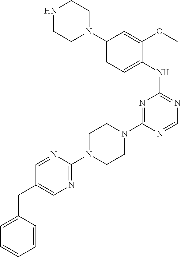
C1(N2CCN(C3=NC(NC4=CC=C(N5CCNCC5)C=C4OC)=NC=N3)CC2)=NC=C(CC2=CC=CC=C2)C=N1
